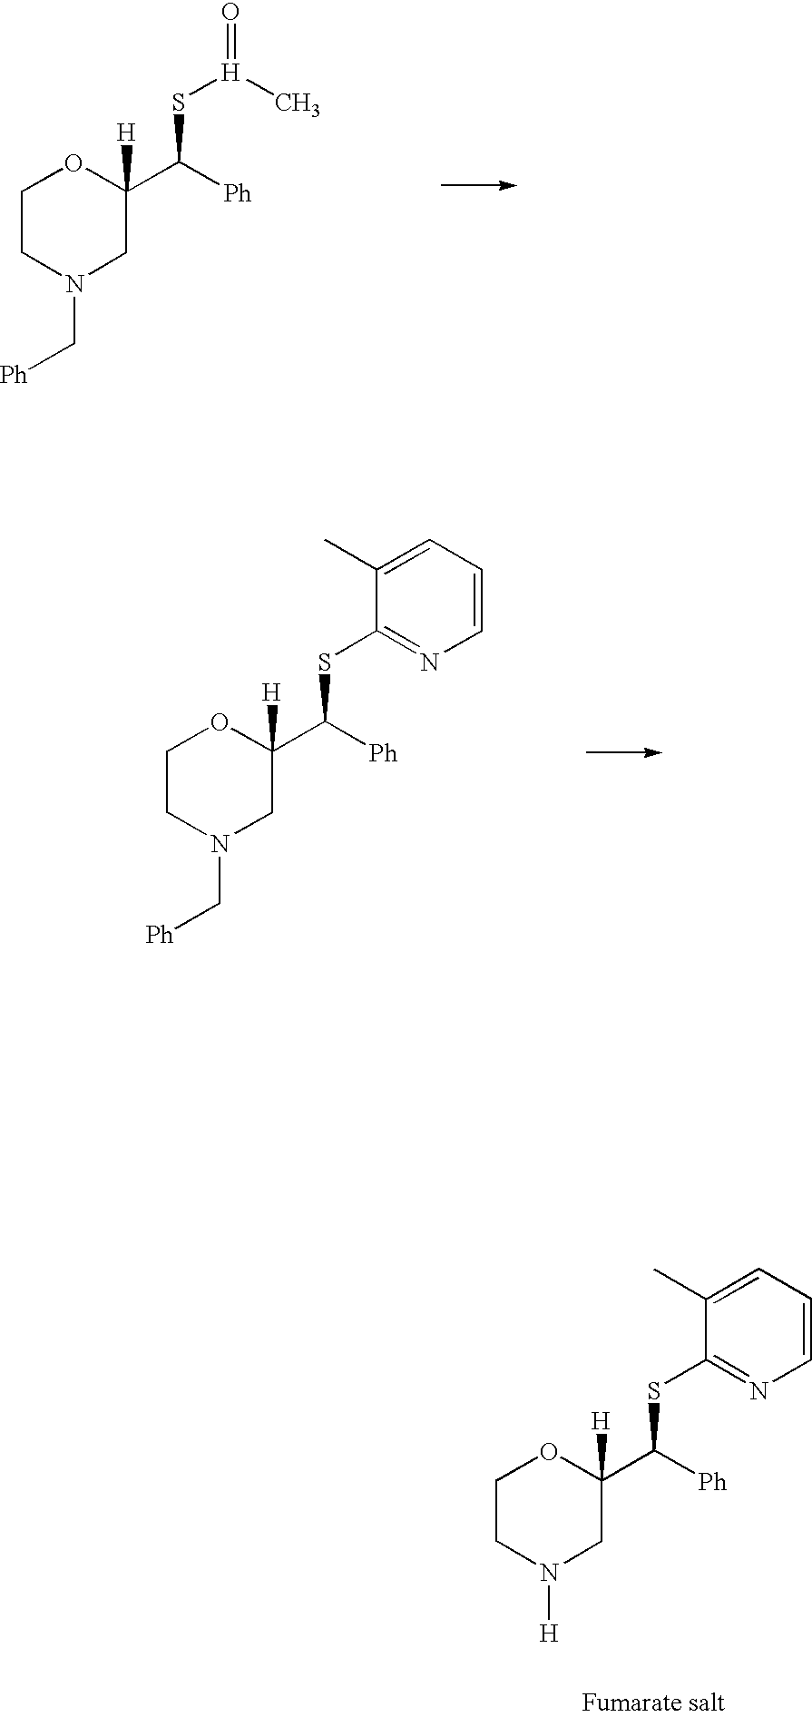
C1CN([H])CC(C([Ph])SC2=NC=CC=C2C)([H])O1.C1CN(C[Ph])CC(C([Ph])S[H](=O)C)([H])O1.C1CN(C[Ph])CC(C([Ph])SC2=NC=CC=C2C)([H])O1
